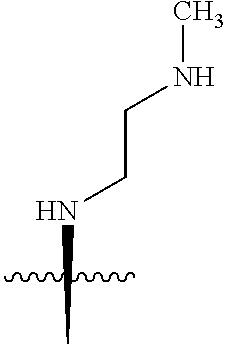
N(C)CCNC
